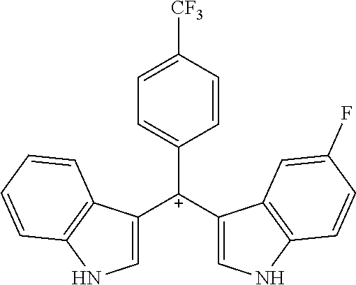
C1([C+](C2=CNC3=C2C=C(F)C=C3)C2=CNC3=C2C=CC=C3)=CC=C([CF3])C=C1
